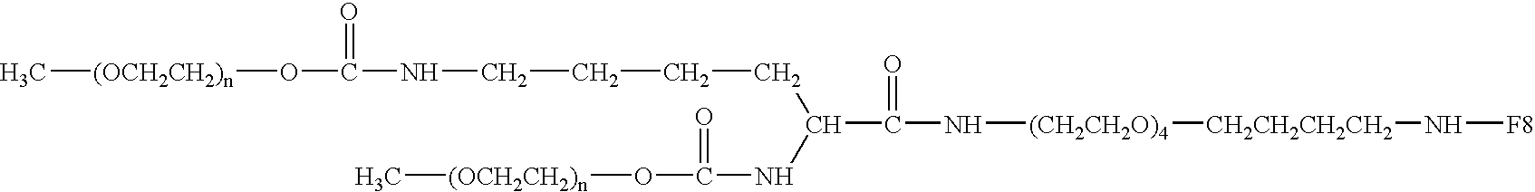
C(C(N[(CH2CH2O)4][CH2CH2CH2CH2]N[F8])=O)(CCCCNC(=O)O[(OCH2CH2)n]C)NC(O[(OCH2CH2)n]C)=O
